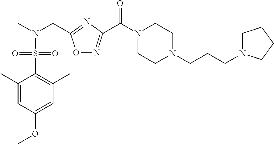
C1(C)=CC(OC)=CC(C)=C1S(N(C)CC1=NC(C(N2CCN(CCCN3CCCC3)CC2)=O)=NO1)(=O)=O
